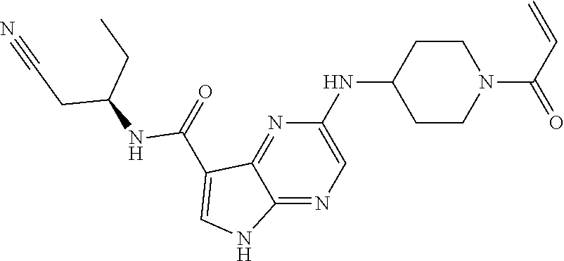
C1(NC2CCN(C(C=C)=O)CC2)=CN=C2C(=N1)C(C(NC(CC#N)CC)=O)=CN2
